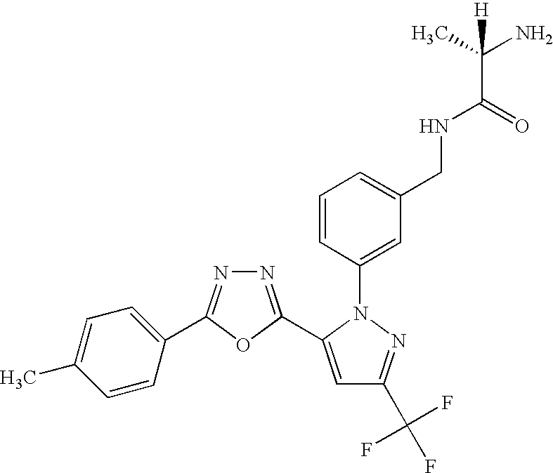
N1=C(C2=CC(C(F)(F)F)=NN2C2=CC(CNC(C(C)(N)[H])=O)=CC=C2)OC(C2=CC=C(C)C=C2)=N1
